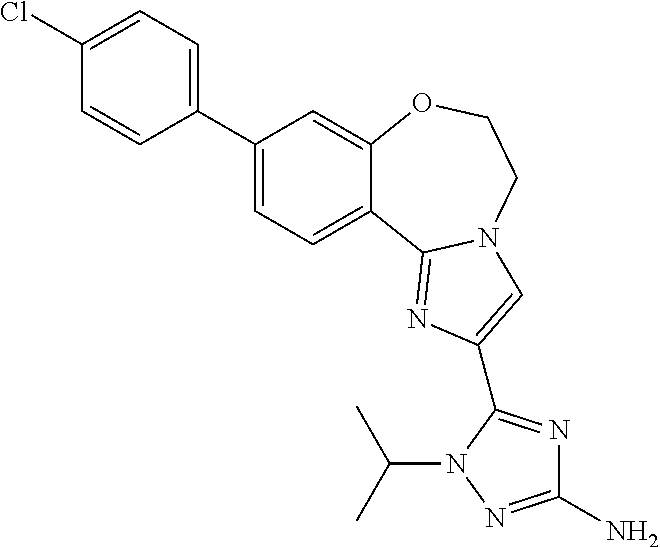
C1(C2=CC=C(Cl)C=C2)=CC=C2C(=C1)OCCN1C2=NC(C2=NC(N)=NN2C(C)C)=C1
